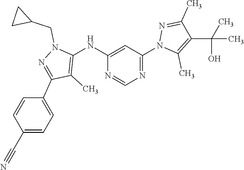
C1(NC2=C(C)C(C3=CC=C(C#N)C=C3)=NN2CC2CC2)=CC(N2C(C)=C(C(C)(O)C)C(C)=N2)=NC=N1
